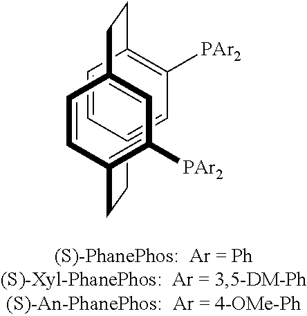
C1=CC2=CC([PAr2])=C1CCC1=CC([PAr2])=C(C=C1)CC2
